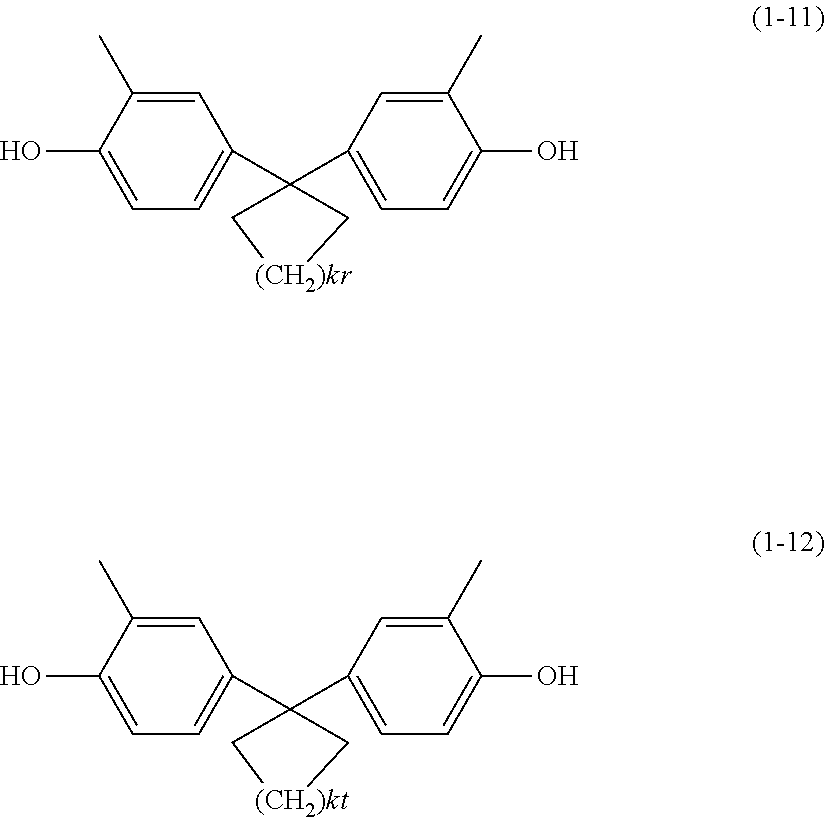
OC1=CC=C(C2(C3=CC=C(O)C(C)=C3)C[(CH2)kr]C2)C=C1C.OC1=CC=C(C2(C3=CC=C(O)C(C)=C3)C[(CH2)kt]C2)C=C1C
